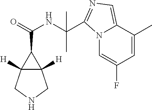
C12([H])C([H])(CNC1)C2C(=O)NC(C)(C)C1=NC=C2C(C)=CC(F)=CN21
